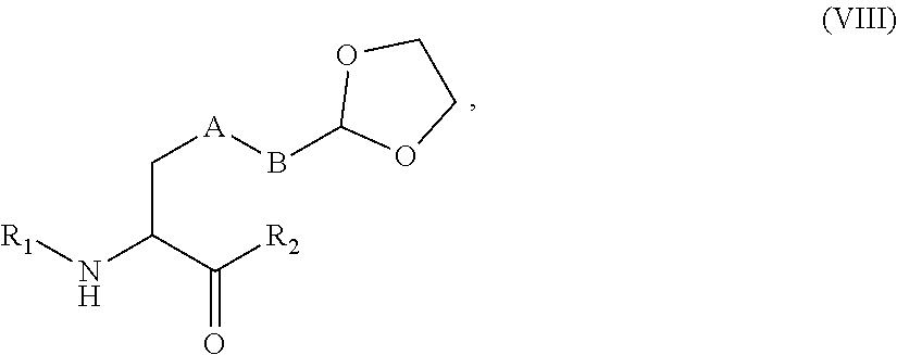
[R1]NC(C([R2])=O)C[A]BC1OCCO1
